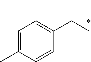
C1=C(C)C=CC(CC)=C1C
